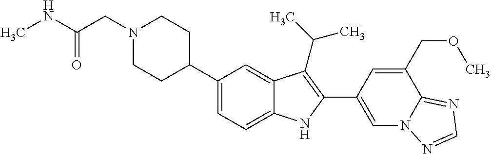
N1(CC(NC)=O)CCC(C2=CC=C3C(=C2)C(C(C)C)=C(C2=CN4C(=NC=N4)C(COC)=C2)N3)CC1
